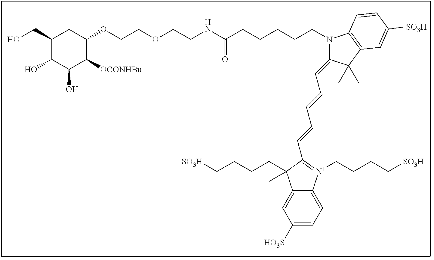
C1(CO)C(O)C(O)C([OCONHBu])C(OCCOCCNC(CCCCCN2C3=C(C(C)(C)C2=CC=CC=CC2=[N+](CCCC[SO3H])C4=CC=C([HO3S])C=C4C2(CCCC[SO3H])C)C=C([SO3H])C=C3)=O)C1
